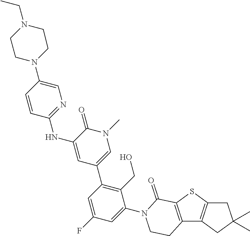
C12=C(C3=C(S1)C(=O)N(C1=CC(F)=CC(C4=CN(C)C(=O)C(NC5=NC=C(N6CCN(CC)CC6)C=C5)=C4)=C1CO)CC3)CC(C)(C)C2
